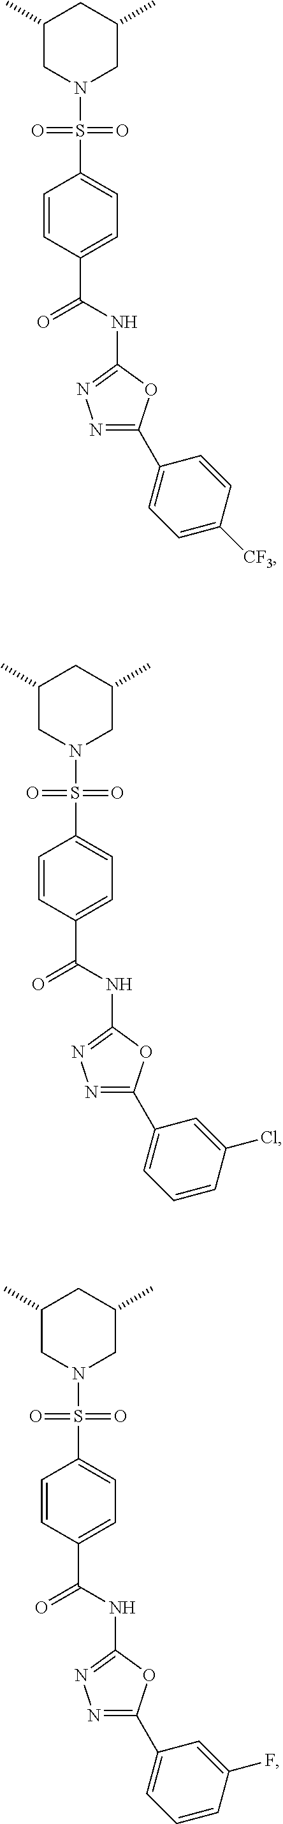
N1(S(=O)(C2=CC=C(C(NC3=NN=C(C4=CC=C([CF3])C=C4)O3)=O)C=C2)=O)CC(C)CC(C)C1.N1(S(=O)(C2=CC=C(C(NC3=NN=C(C4=CC=CC(Cl)=C4)O3)=O)C=C2)=O)CC(C)CC(C)C1.N1(S(=O)(C2=CC=C(C(NC3=NN=C(C4=CC=CC(F)=C4)O3)=O)C=C2)=O)CC(C)CC(C)C1
